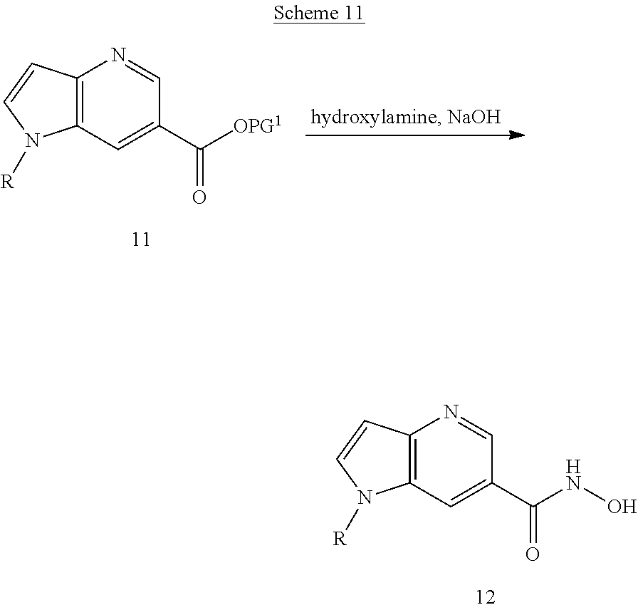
C12=C(C=C(C([OPG1])=O)C=N1)N([R])C=C2.C12=C(C=C(C(NO)=O)C=N1)N([R])C=C2
